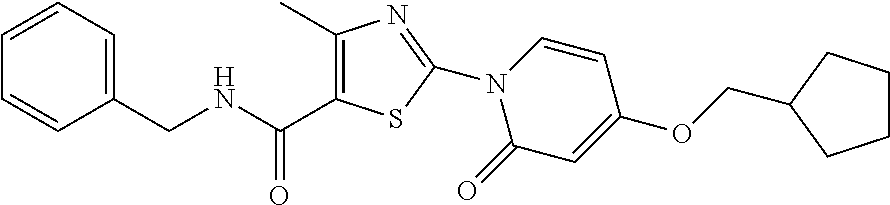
C(C1=C(C)N=C(N2C(=O)C=C(OCC3CCCC3)C=C2)S1)(NCC1=CC=CC=C1)=O
